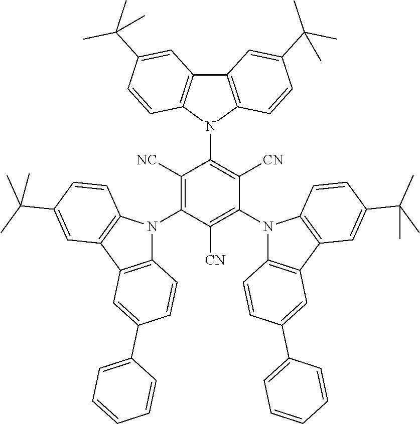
C12=C(N(C3=C([CN])C(N4C5=C(C6=C4C=CC(C(C)(C)C)=C6)C=C(C4=CC=CC=C4)C=C5)=C([CN])C(N4C5=C(C6=C4C=CC(C(C)(C)C)=C6)C=C(C4=CC=CC=C4)C=C5)=C3[NC])C3=C1C=C(C(C)(C)C)C=C3)C=CC(C(C)(C)C)=C2
